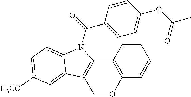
C12=C(C=CC=C1)OCC1=C2N(C(=O)C2=CC=C(OC(C)=O)C=C2)C2=CC=C([H3CO])C=C12
